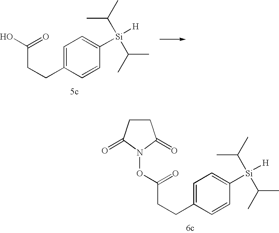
C(CCC1=CC=C([Si](C(C)C)([H])C(C)C)C=C1)(=O)O.C(CCC1=CC=C([Si](C(C)C)([H])C(C)C)C=C1)(=O)ON1C(=O)CCC1=O
